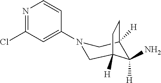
C1(N2CC3([H])C(N)([H])C([H])(C2)CC3)=CC(Cl)=NC=C1
